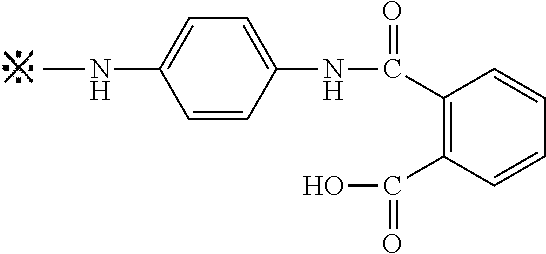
C1=CC(NC(C2=C(C(O)=O)C=CC=C2)=O)=CC=C1NC
